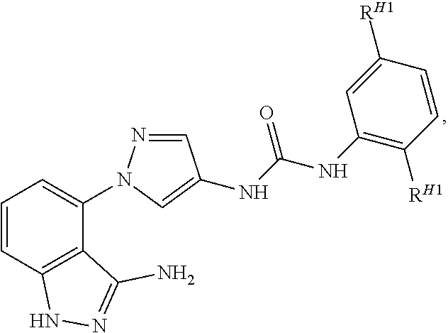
C1=CC2=C(C(N3N=CC(NC(NC4=C([RH1])C=CC([RH1])=C4)=O)=C3)=C1)C(N)=NN2
